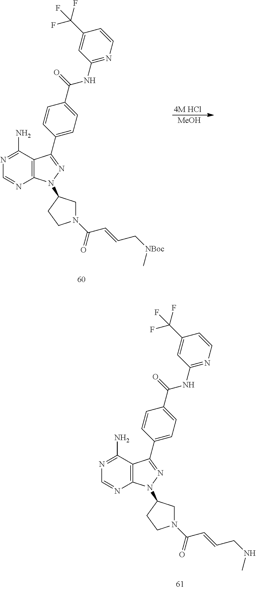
N1=C(N)C2=C(N=C1)N(C1CN(C(C=CC[NBoc]C)=O)CC1)N=C2C1=CC=C(C(NC2=NC=CC(C(F)(F)F)=C2)=O)C=C1.[MeOH].N1=C(N)C2=C(N=C1)N(C1CN(C(C=CCNC)=O)CC1)N=C2C1=CC=C(C(NC2=NC=CC(C(F)(F)F)=C2)=O)C=C1
